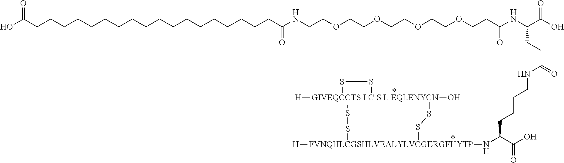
[GIVEQCCTS I C S L EQLENYCN]12([H])(O)(SS[FVNQHLCGSHLVEALYLVCGERGFHYTP]([H])(NC(C(O)=O)CCCCNC(CCC(NC(CCOCCOCCOCCOCCNC(CCCCCCCCCCCCCCCCCCC(O)=O)=O)=O)C(O)=O)=O)SS1)SS2
